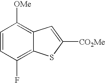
C1=CC(F)=C2C(=C1[OMe])C=C([CO2Me])S2
